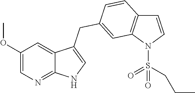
C1(OC)=CN=C2C(=C1)C(CC1=CC3=C(C=CN3S(CCC)(=O)=O)C=C1)=CN2
